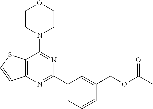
C12=C(N=C(C3=CC=CC(COC(C)=O)=C3)N=C1N1CCOCC1)C=CS2
